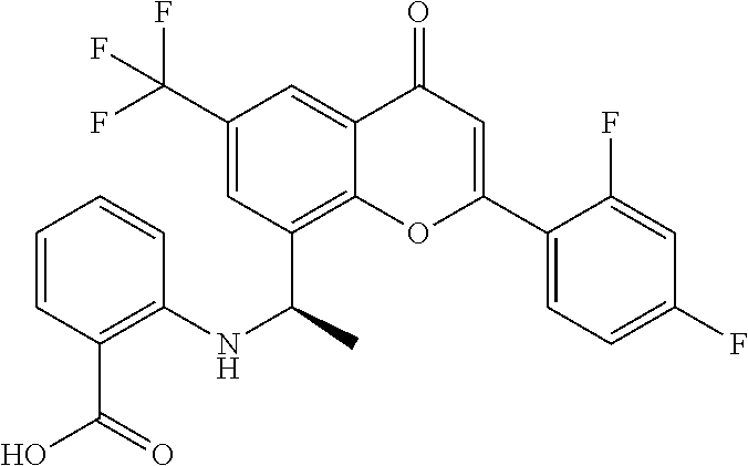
C1=C(C(F)(F)F)C=C2C(=O)C=C(C3=CC=C(F)C=C3F)OC2=C1C(NC1=C(C(O)=O)C=CC=C1)C
